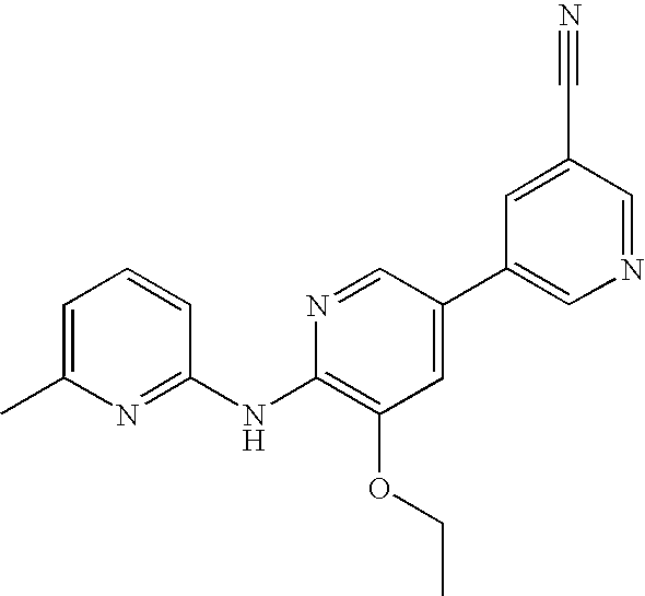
N1=C(NC2=C(OCC)C=C(C3=CN=CC(C#N)=C3)C=N2)C=CC=C1C
